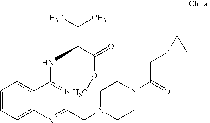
C1=CC=C2C(=C1)C(NC(C(C)C)C(=O)OC)=NC(CN1CCN(C(=O)CC3CC3)CC1)=N2
